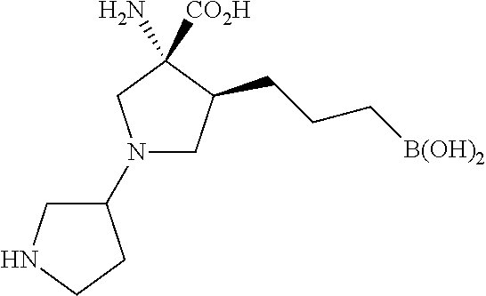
C1C(N2CC(CCC[B(OH)2])C(N)([CO2H])C2)CCN1
